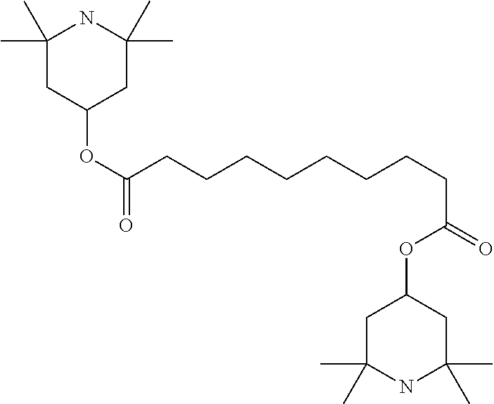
C1(C)(C)CC(OC(CCCCCCCCC(=O)OC2CC(C)(C)NC(C)(C)C2)=O)CC(C)(C)N1
